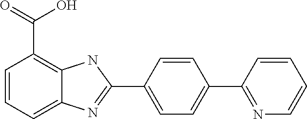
C1(C2=CC=C(C3=NC4=CC=CC(C(=O)O)=C4N3)C=C2)=NC=CC=C1
